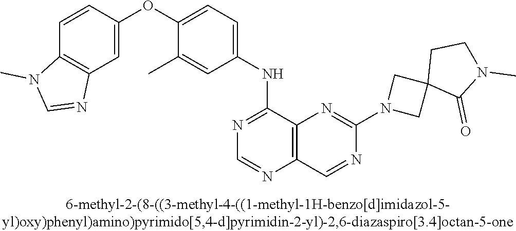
C1(OC2=CC=C(NC3=NC=NC4=C3N=C(N3CC5(C3)C(=O)N(C)CC5)N=C4)C=C2C)=CC2=C(C=C1)N(C)C=N2
